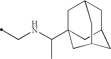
C(NC(C12CC3CC(C1)CC(C2)C3)C)C
